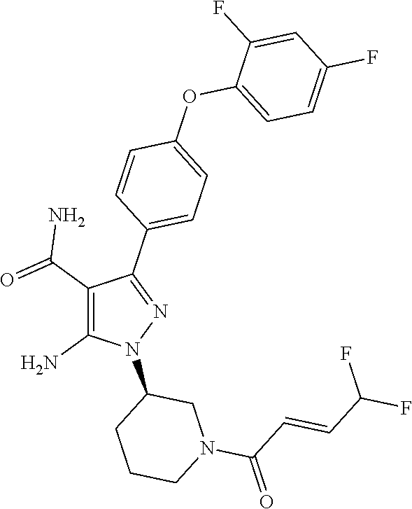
C1(C(=O)N)=C(N)N(C2CCCN(C(C=CC(F)F)=O)C2)N=C1C1=CC=C(OC2=CC=C(F)C=C2F)C=C1
